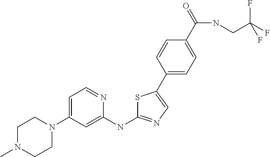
C1N(C)CCN(C2=CC=NC(NC3=NC=C(C4=CC=C(C(=O)NCC(F)(F)F)C=C4)S3)=C2)C1
